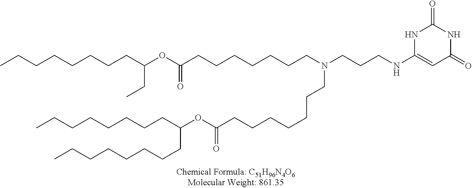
O(C(=O)CCCCCCCN(CCCNC1=CC(=O)NC(=O)N1)CCCCCCCC(OC(CC)CCCCCCCC)=O)C(CCCCCCCC)CCCCCCCC
